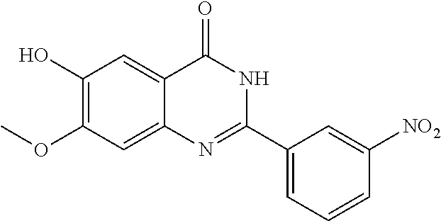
OC1=C(OC)C=C2C(=C1)C(=O)NC(C1=CC=CC([NO2])=C1)=N2
